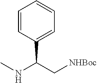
C1=CC(C(C[NHBoc])NC)=CC=C1
